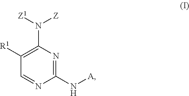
C1([R1])=C(N([Z1])[Z])N=C(N[A])N=C1
